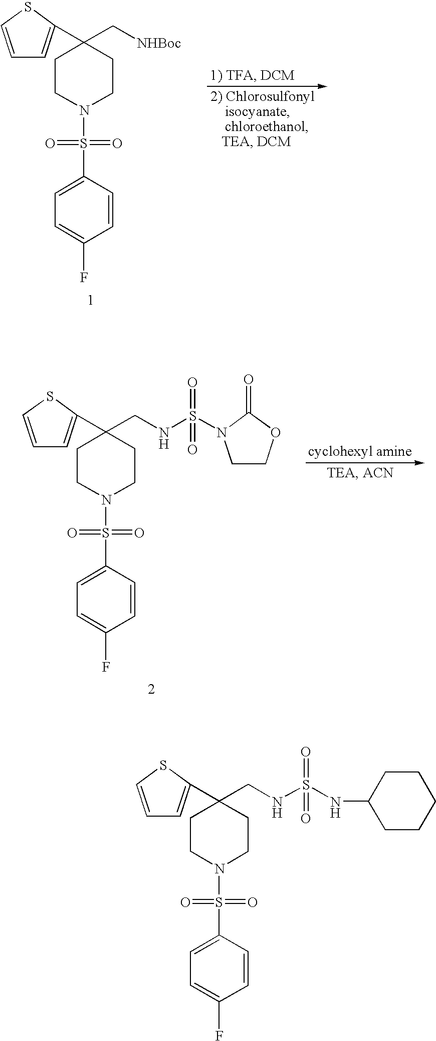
C1CN(S(C2=CC=C(F)C=C2)(=O)=O)CCC1(C[NHBoc])C1=CC=CS1.C1CN(S(C2=CC=C(F)C=C2)(=O)=O)CCC1(CNS(=O)(=O)N1C(=O)OCC1)C1=CC=CS1.C1CN(S(C2=CC=C(F)C=C2)(=O)=O)CCC1(CNS(=O)(=O)NC1CCCCC1)C1=CC=CS1
